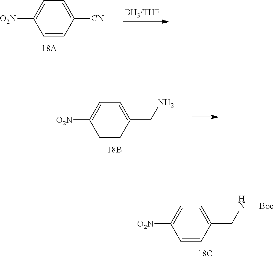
C1=CC(CN[Boc])=CC=C1[O2N].C1=CC([CN])=CC=C1[O2N].C1=CC(CN)=CC=C1[O2N]
